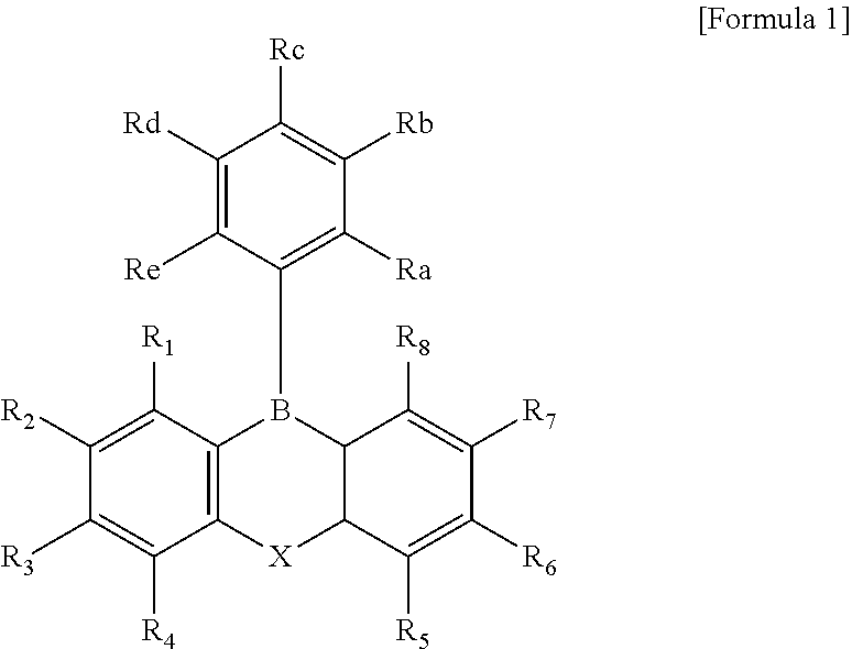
C1([Rd])=C([Re])C(B2C3=C([X]C4C2C([R8])=C([R7])C([R6])=C4[R5])C([R4])=C([R3])C([R2])=C3[R1])=C([Ra])C([Rb])=C1[Rc]
